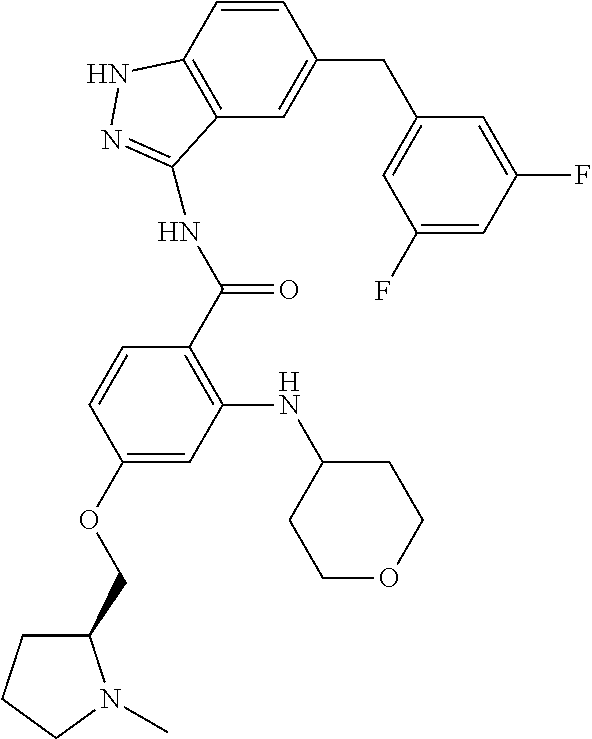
C12=C(C=C(CC3=CC(F)=CC(F)=C3)C=C1)C(NC(C1=C(NC3CCOCC3)C=C(OCC3CCCN3C)C=C1)=O)=NN2
